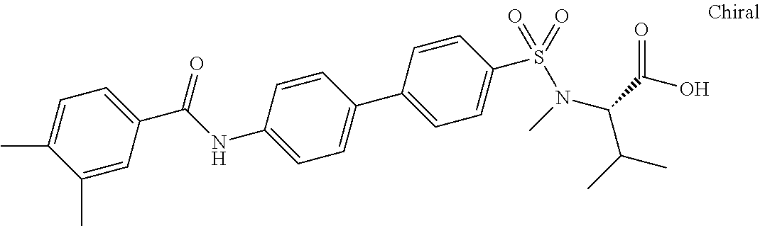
C1(C)=CC(C(NC2=CC=C(C3=CC=C(S(=O)(=O)N(C)C(C(O)=O)C(C)C)C=C3)C=C2)=O)=CC=C1C
